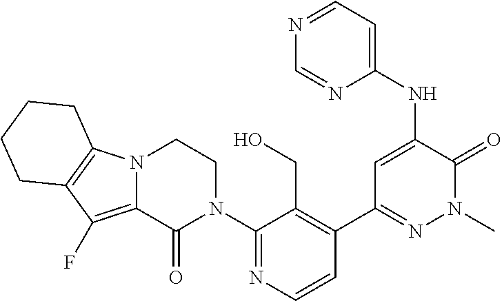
N12C(=C(F)C3=C1CCCC3)C(=O)N(C1=NC=CC(C3=NN(C)C(=O)C(NC4=CC=NC=N4)=C3)=C1CO)CC2
